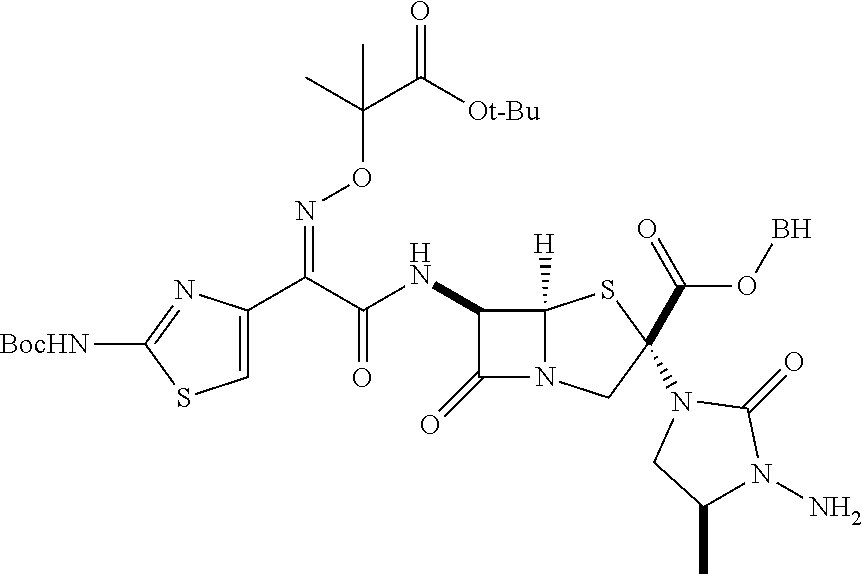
C1=C(C(C(=O)NC2C(=O)N3C2([H])SC(C(OB)=O)(N2CC(C)N(N)C2=O)C3)=NOC(C([Ot-Bu])=O)(C)C)N=C([BocHN])S1
